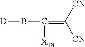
[CN]C(=C(B[D])[X18])[CN]
